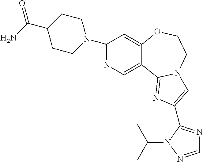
C1(N2CCC(C(N)=O)CC2)=NC=C2C(=C1)OCCN1C2=NC(C2=NC=NN2C(C)C)=C1
